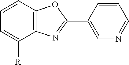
C1=CC2=C(C([R])=C1)N=C(C1=CN=CC=C1)O2
